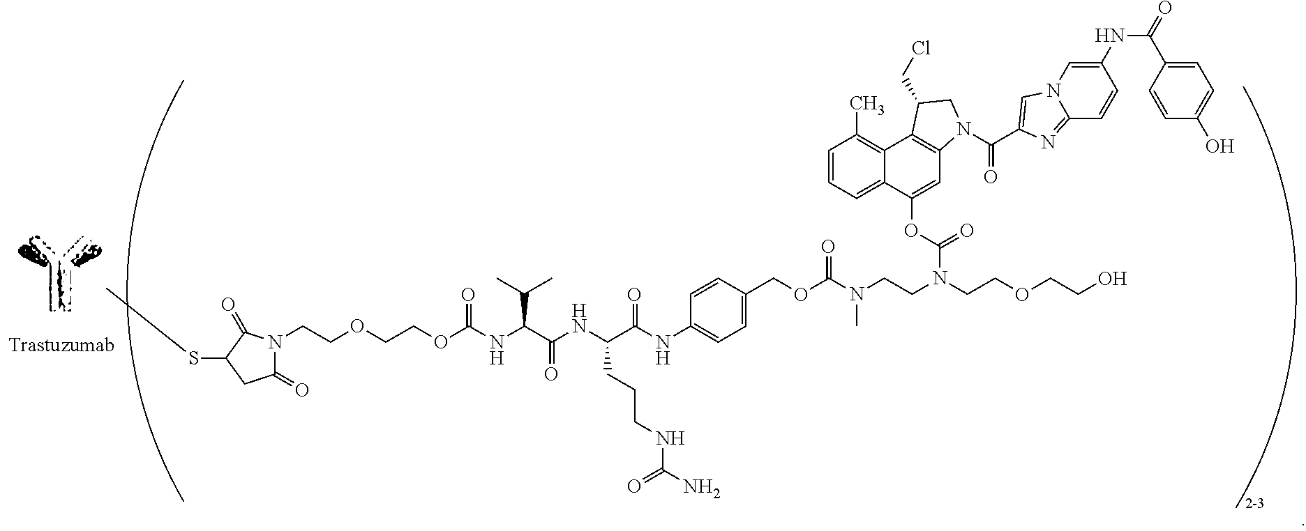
OCCOCCN(CCN(C(OCC1=CC=C(NC(C(NC(C(NC(OCCOCCN2C(=O)CC(SC)C2=O)=O)C(C)C)=O)CCCNC(N)=O)=O)C=C1)=O)C)C(OC1=CC2=C(C3=C(C)C=CC=C13)C(CCl)CN2C(C1=CN2C=C(NC(C3=CC=C(O)C=C3)=O)C=CC2=N1)=O)=O
